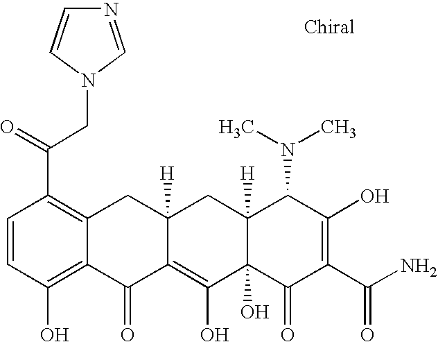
C1=CC(O)=C2C(=C1C(=O)CN1C=NC=C1)CC1([H])C(=C(O)C3(O)C([H])(C1)C(N(C)C)C(O)=C(C(N)=O)C3=O)C2=O
